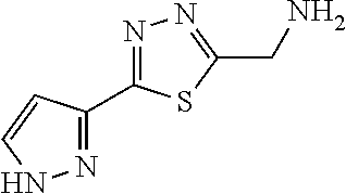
N1=C(C2=NN=C(CN)S2)C=CN1
